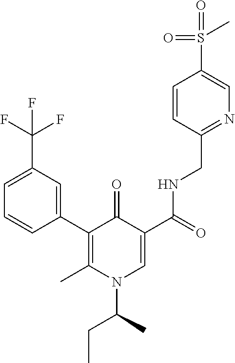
C1=C(C(F)(F)F)C=C(C2=C(C)N(C(C)CC)C=C(C(=O)NCC3=NC=C(S(=O)(=O)C)C=C3)C2=O)C=C1
